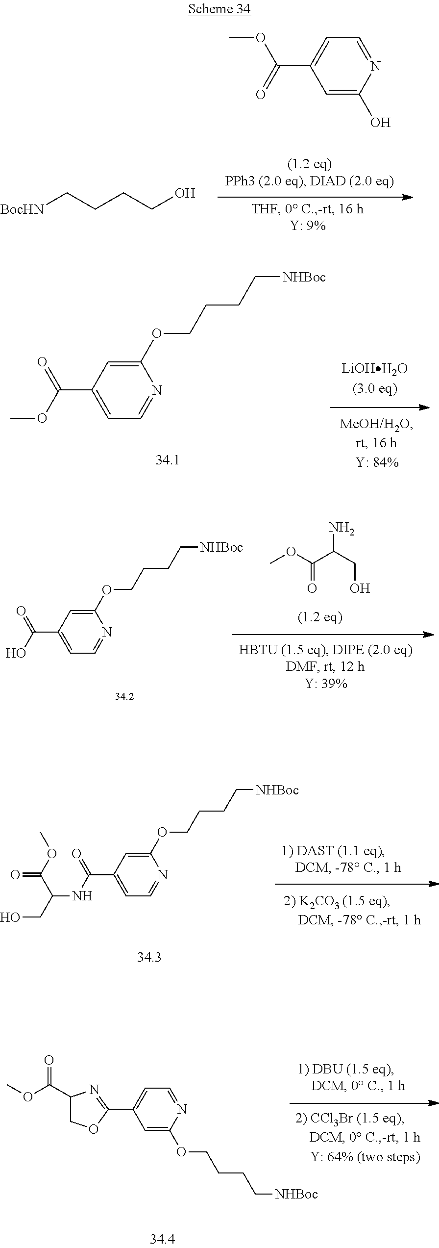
C1=C(O)N=CC=C1C(=O)OC.[BocHN]CCCCO.C1(OCCCC[NHBoc])=CC(C(OC)=O)=CC=N1.C1(OCCCC[NHBoc])=CC(C(O)=O)=CC=N1.COC(C(CO)N)=O.C1(OCCCC[NHBoc])=CC(C(NC(CO)C(OC)=O)=O)=CC=N1.C1(OCCCC[NHBoc])=CC(C2=NC(C(OC)=O)CO2)=CC=N1
